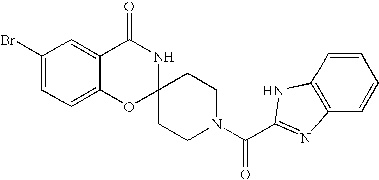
C1(Br)=CC=C2C(=C1)C(=O)NC1(O2)CCN(C(=O)C2=NC3=C(C=CC=C3)N2)CC1
